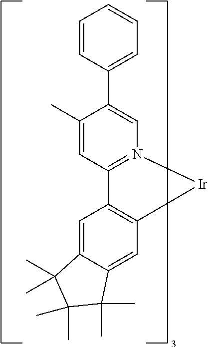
C1=C2C(=CC3=C1C1=N([Ir]3)C=C(C3=CC=CC=C3)C(C)=C1)C(C)(C)C(C)(C)C2(C)C
